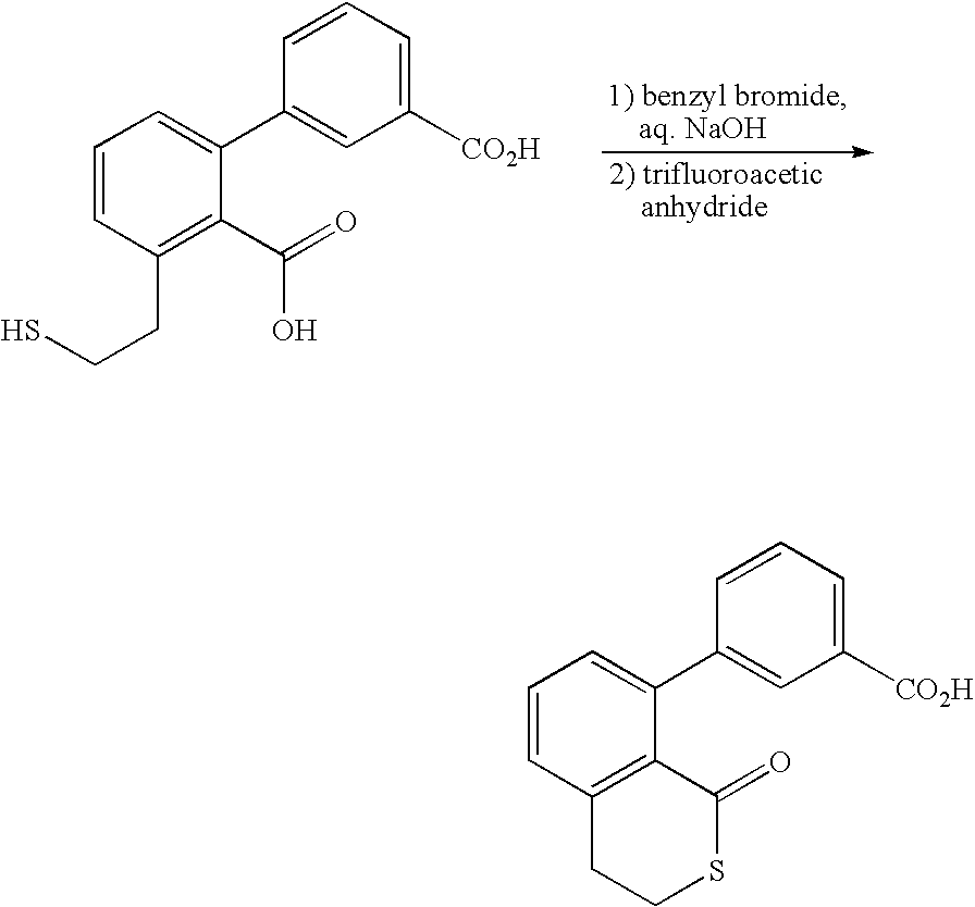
C1=C([CO2H])C=C(C2=CC=CC(CCS)=C2C(=O)O)C=C1.C1=C([CO2H])C=C(C2=CC=CC3=C2C(=O)SCC3)C=C1
